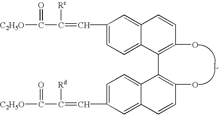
C(C1=CC=C2C(=C1)C=CC(O)=C2C1=C(O)C=CC2=CC(C=C(C([C2H5O])=O)[Rd])=CC=C12)=C(C(=O)[C2H5O])[Rc]
